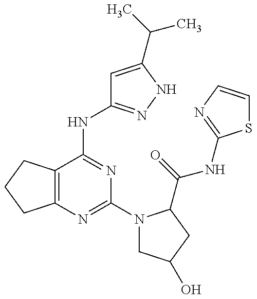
C12=C(C(NC3=NNC(C(C)C)=C3)=NC(N3CC(O)CC3C(=O)NC3=NC=CS3)=N1)CCC2
